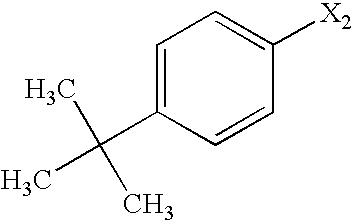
C1=C(C(C)(C)C)C=CC([X2])=C1
